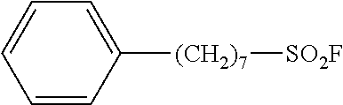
C1=CC([(CH2)7][SO2F])=CC=C1
